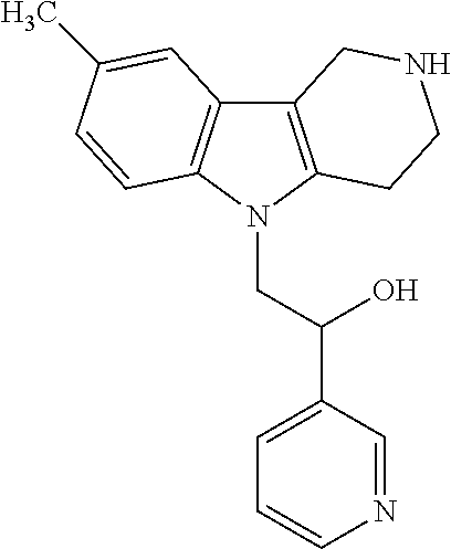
C12=C(N(CC(C3=CC=CN=C3)O)C3=C1C=C(C)C=C3)CCNC2
